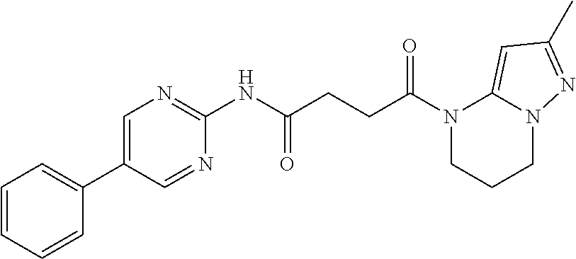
C1(NC(CCC(N2CCCN3C2=CC(C)=N3)=O)=O)=NC=C(C2=CC=CC=C2)C=N1
